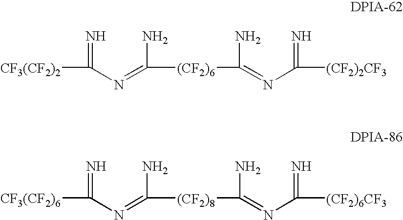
[CF3(CF2)2]C(N=C(N)[(CF2)6]C(=NC([(CF2)2CF3])=N)N)=N.[CF3(CF2)6]C(N=C(N)[(CF2)8]C(=NC([(CF2)6CF3])=N)N)=N
